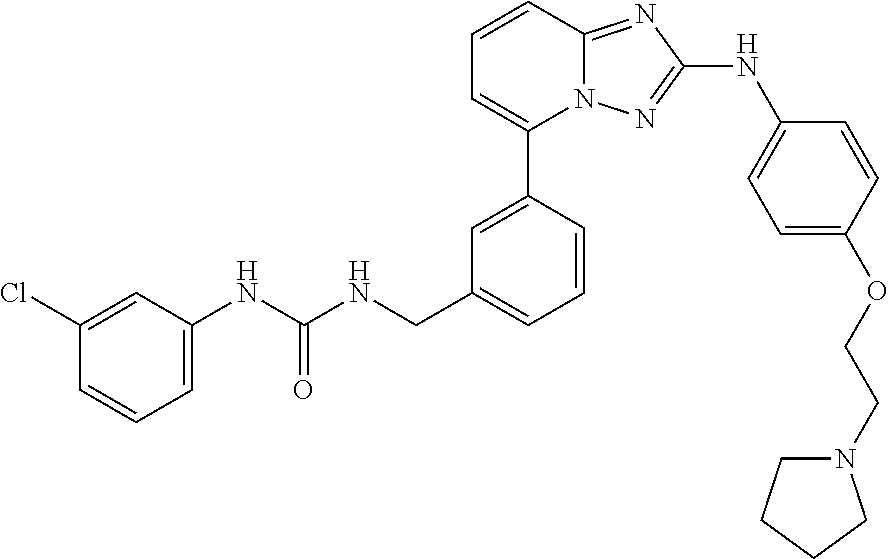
C1=CC2=NC(NC3=CC=C(OCCN4CCCC4)C=C3)=NN2C(C2=CC(CNC(NC3=CC=CC(Cl)=C3)=O)=CC=C2)=C1
